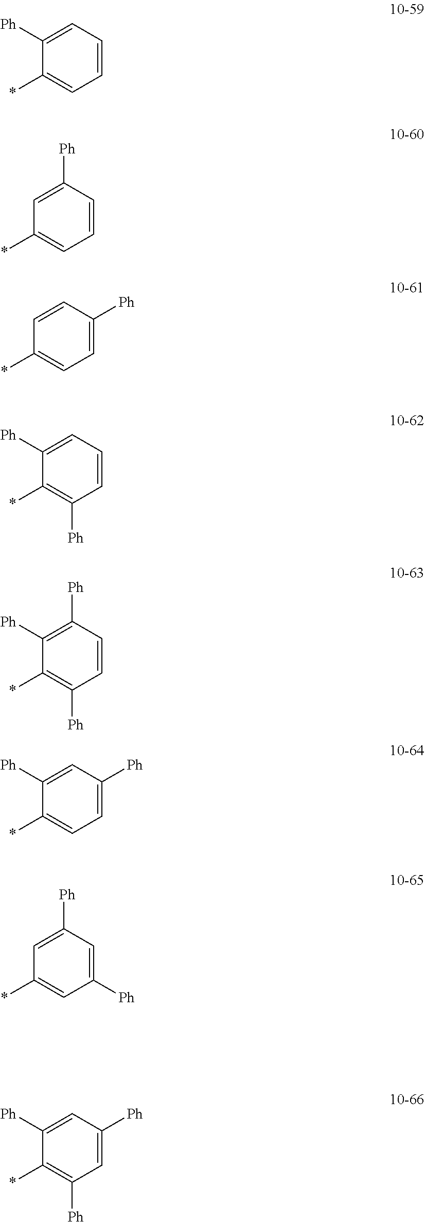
C1([Ph])=CC=CC=C1*.C1=C([Ph])C=CC=C1*.C1=CC([Ph])=CC=C1*.C1([Ph])=CC=CC([Ph])=C1*.C1([Ph])=CC([Ph])=CC=C1*.C1([Ph])=C([Ph])C=CC([Ph])=C1*.C1=C([Ph])C=C([Ph])C=C1*.C1([Ph])=CC([Ph])=CC([Ph])=C1*
